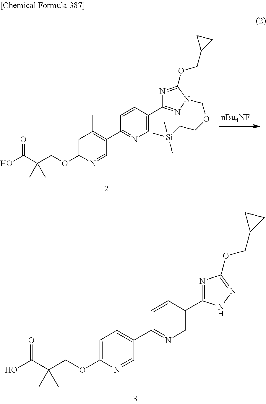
C1=C(OCC(C(O)=O)(C)C)N=CC(C2=NC=C(C3=NC(OCC4CC4)=NN3)C=C2)=C1C.C1=C(OCC(C(O)=O)(C)C)N=CC(C2=NC=C(C3=NN(COCC[Si](C)(C)C)C(OCC4CC4)=N3)C=C2)=C1C
